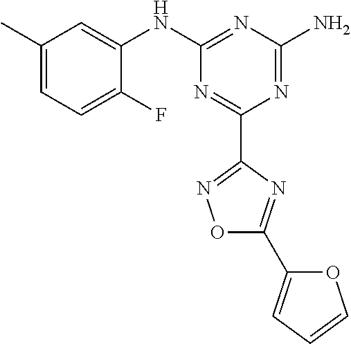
C1(C)=CC=C(F)C(NC2=NC(N)=NC(C3=NOC(C4=CC=CO4)=N3)=N2)=C1
